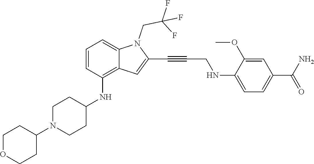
C1=C(NCC#CC2=CC3=C(NC4CCN(C5CCOCC5)CC4)C=CC=C3N2CC(F)(F)F)C(OC)=CC(C(N)=O)=C1
